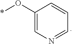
*OC1=CN=CC=C1
